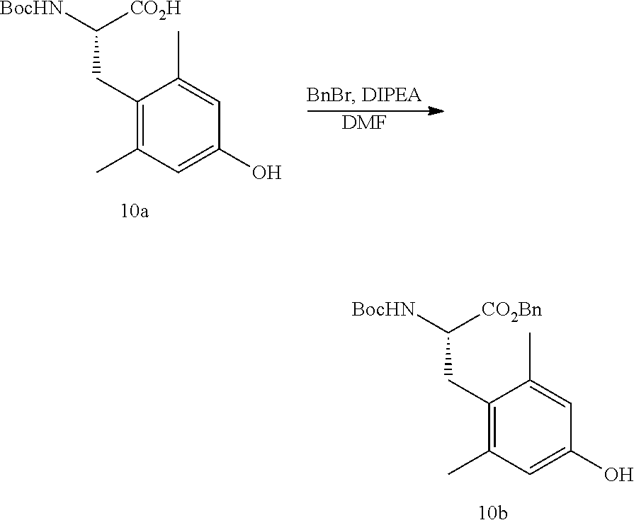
C1(CC([BocHN])[CO2H])=C(C)C=C(O)C=C1C.[DMF].C1(CC([BocHN])[CO2Bn])=C(C)C=C(O)C=C1C
